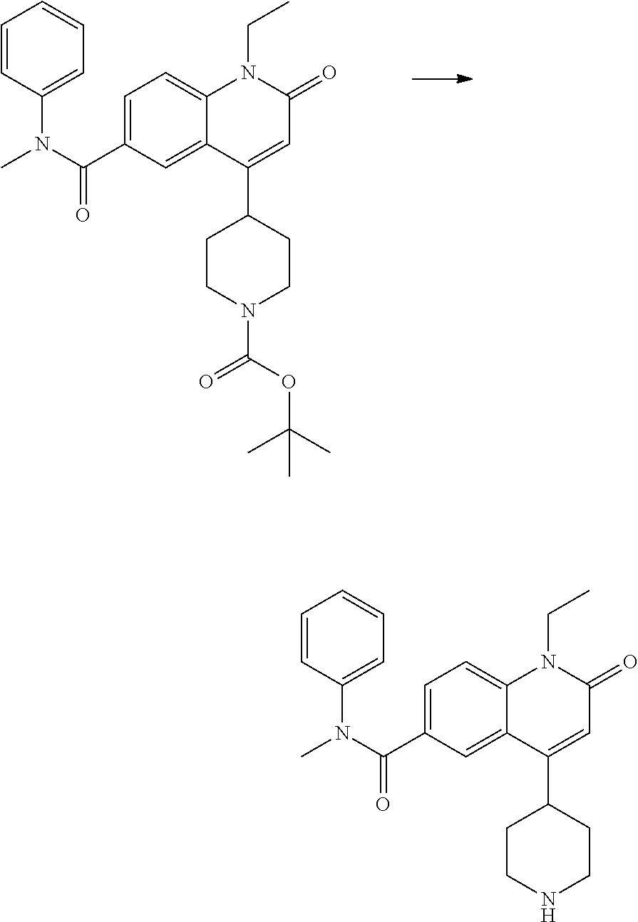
C1=C(C(N(C2=CC=CC=C2)C)=O)C=C2C(=C1)N(CC)C(=O)C=C2C1CCN(C(OC(C)(C)C)=O)CC1.C1=C(C(N(C2=CC=CC=C2)C)=O)C=C2C(=C1)N(CC)C(=O)C=C2C1CCNCC1
